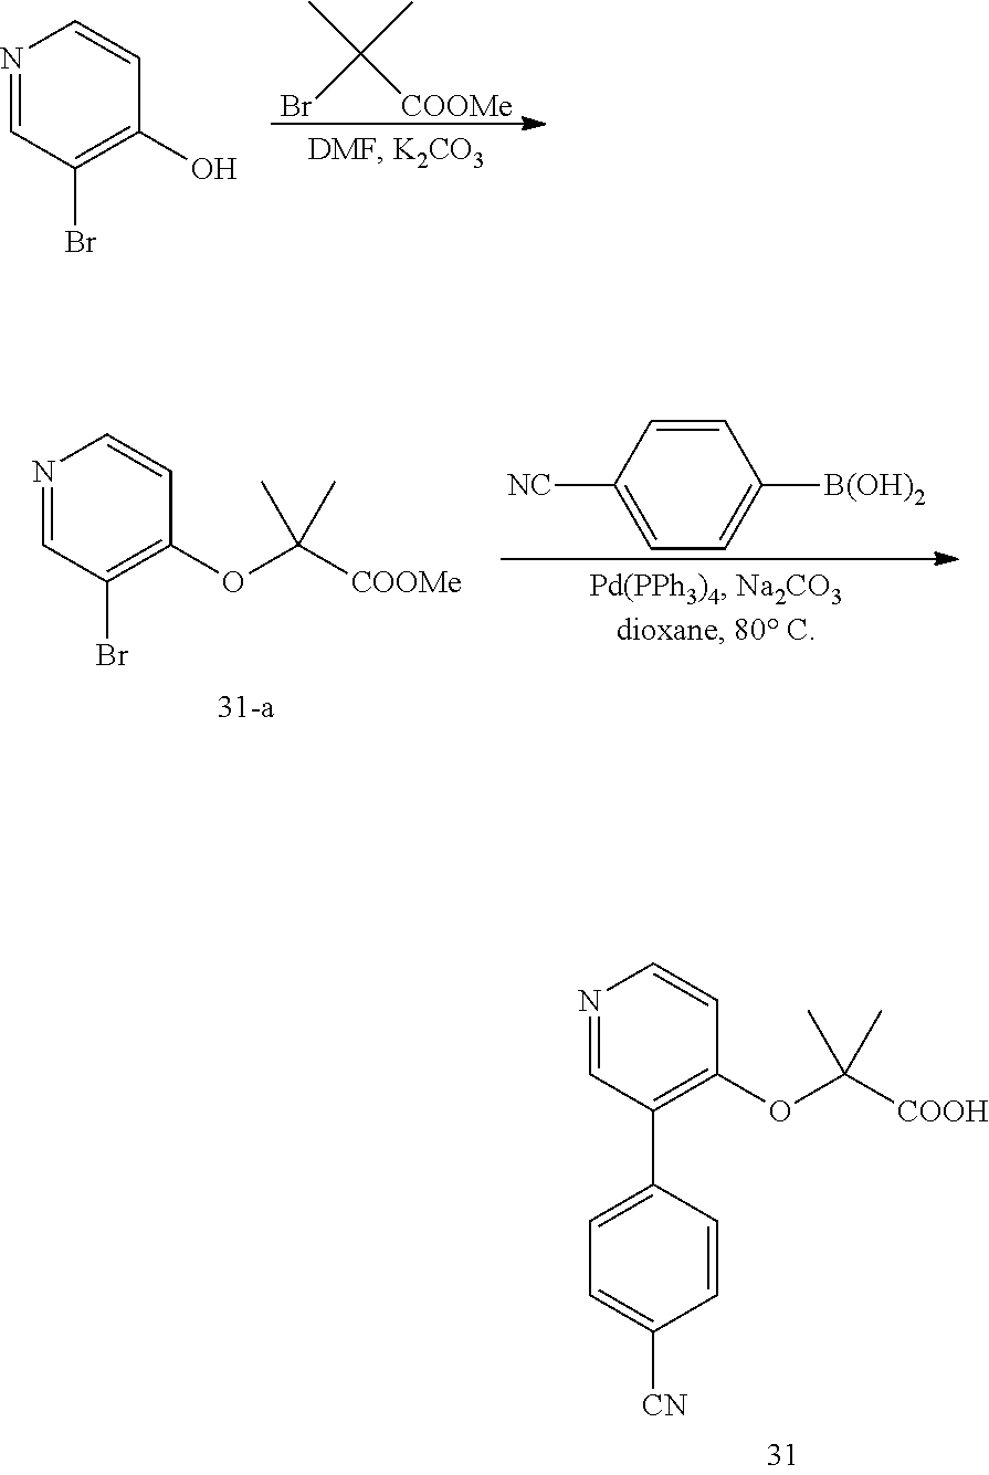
N1=CC(C2=CC=C([CN])C=C2)=C(OC([COOH])(C)C)C=C1.N1=CC(Br)=C(O)C=C1.BrC([COOMe])(C)C.C1=CC([NC])=CC=C1[B(OH)2].N1=CC(Br)=C(OC([COOMe])(C)C)C=C1
